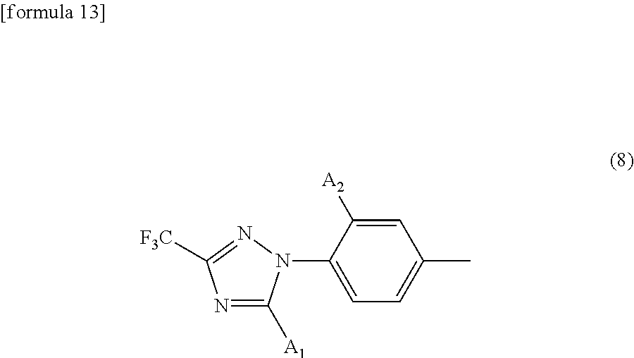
C1(N2C([A1])=NC([F3C])=N2)=CC=C(C)C=C1[A2]
